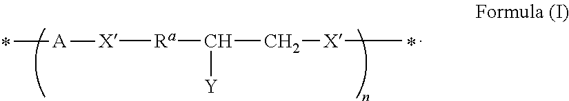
[Ra](C(C[X]C)[Y])[X][A]C
